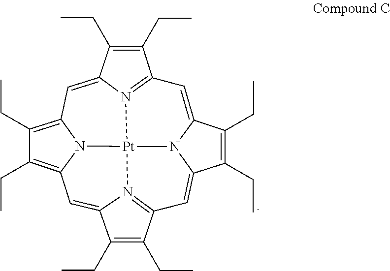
C12=CC3=N4C(=CC5=C(CC)C(CC)=C6C=C7N8=C(C(CC)=C7CC)C=C(C(CC)=C1CC)N2[Pt]84N65)C(CC)=C3CC
